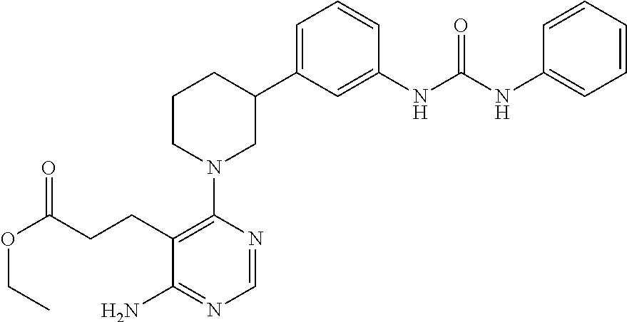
C1(N2CC(C3=CC=CC(NC(NC4=CC=CC=C4)=O)=C3)CCC2)=C(CCC(OCC)=O)C(N)=NC=N1
